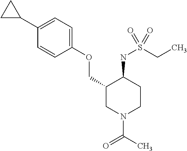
C1(C2=CC=C(OCC3CN(C(C)=O)CCC3NS(CC)(=O)=O)C=C2)CC1
